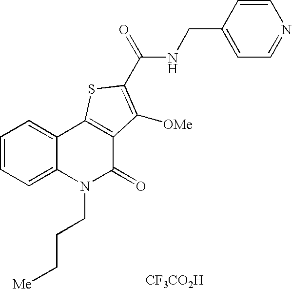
[CF3CO2H].N(C(=O)C1=C([OMe])C2=C(C3=CC=CC=C3N(CCC[Me])C2=O)S1)CC1=CC=NC=C1
